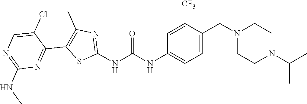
C1=C(CN2CCN(C(C)C)CC2)C([CF3])=CC(NC(NC2=NC(C)=C(C3=NC(NC)=NC=C3Cl)S2)=O)=C1
